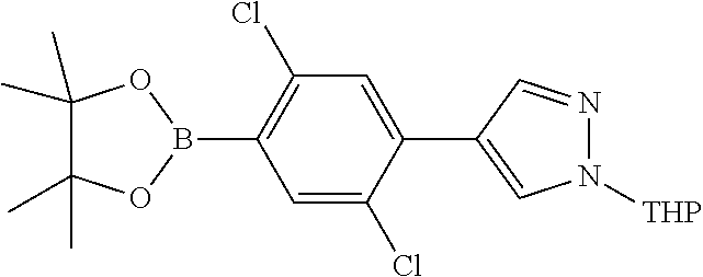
C1=C(Cl)C(C2=CN([THP])N=C2)=CC(Cl)=C1B1OC(C)(C)C(C)(C)O1
